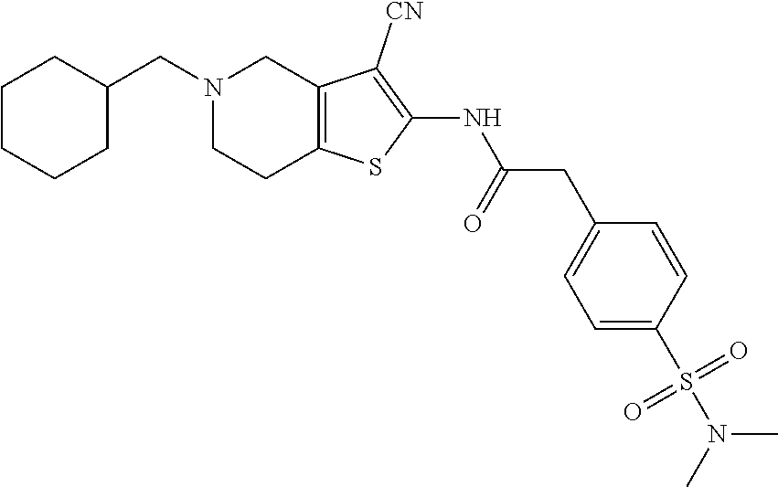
C1(NC(CC2=CC=C(S(N(C)C)(=O)=O)C=C2)=O)=C([CN])C2=C(CCN(CC3CCCCC3)C2)S1
